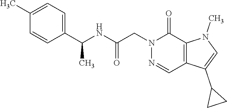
N1=CC2=C(C(=O)N1CC(NC(C1=CC=C(C)C=C1)C)=O)N(C)C=C2C1CC1
